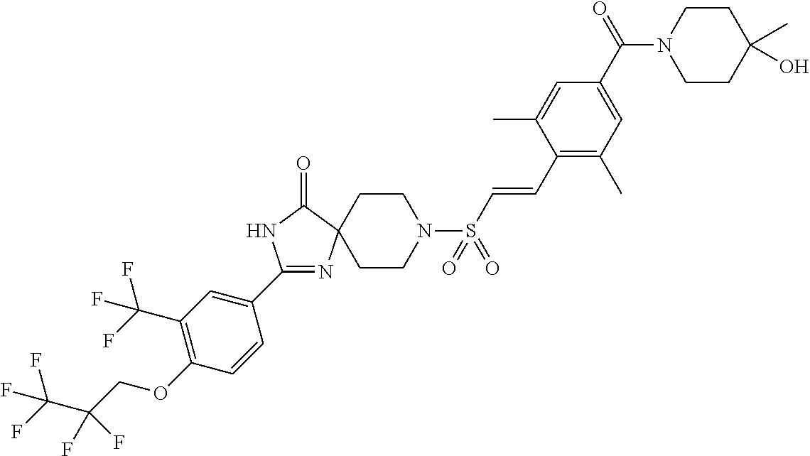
C1(C2=CC(C(F)(F)F)=C(OCC(F)(F)C(F)(F)F)C=C2)=NC2(C(=O)N1)CCN(S(C=CC1=C(C)C=C(C(N3CCC(O)(C)CC3)=O)C=C1C)(=O)=O)CC2
